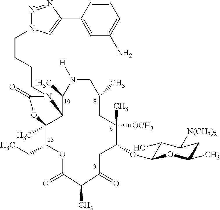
C(CCCN1C(=O)OC2(C)C(CC)OC(=O)C(C)C(=O)CC(OC3C(O)C([N(CH3)2])CC(C)O3)C(C)([OCH3])CC(C)CN([H])C(C)C12)N1N=NC(C2=CC(N)=CC=C2)=C1
